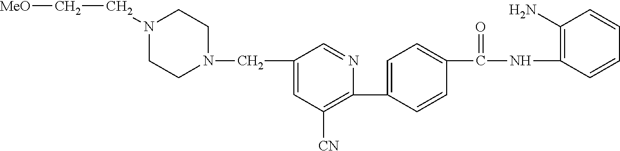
C1(C2=CC=C(C(NC3=C(N)C=CC=C3)=O)C=C2)=C([CN])C=C(CN2CCN(CC[MeO])CC2)C=N1
